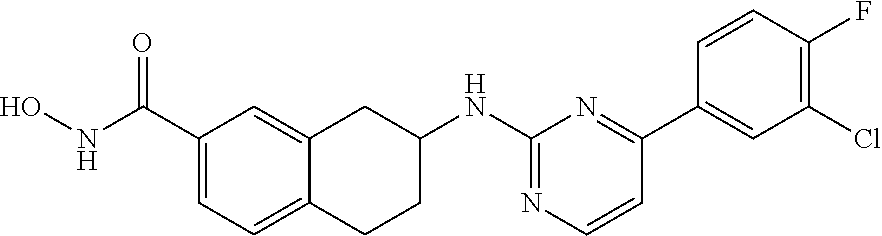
C1(C(NO)=O)=CC=C2C(=C1)CC(NC1=NC=CC(C3=CC(Cl)=C(F)C=C3)=N1)CC2
